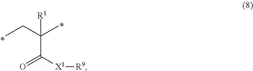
C(C(CC)([R1])C)([X1][R9])=O
